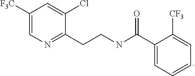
C1([F3C])=CN=C(CCNC(C2=CC=CC=C2[CF3])=O)C(Cl)=C1
